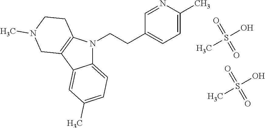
C12=CC=C(C)C=C1C1=C(N2CCC2=CC=C(C)N=C2)CCN(C)C1.CS(O)(=O)=O.CS(O)(=O)=O
